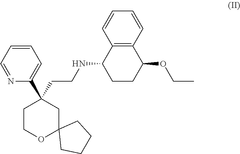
C1=CC=NC(C2(CCNC3CCC(OCC)C4=C3C=CC=C4)CCOC3(C2)CCCC3)=C1
